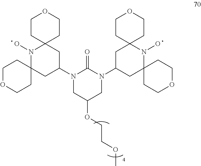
C1CC2(CCO1)N(O)C1(CC(N3CC(OCCOC)CN(C4CC5(N(O)C6(C4)CCOCC6)CCOCC5)C3=O)C2)CCOCC1
